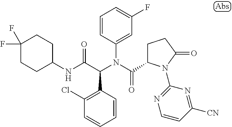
C1=CC(N(C(=O)C2CCC(=O)N2C2=NC=CC([CN])=N2)C(C(NC2CCC(F)(F)CC2)=O)C2=C(Cl)C=CC=C2)=CC(F)=C1
